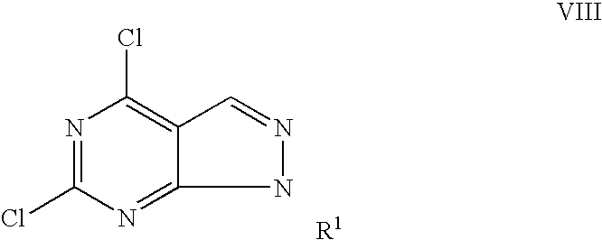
N1=C(Cl)N=C2NN=CC2=C1Cl.[R1]
